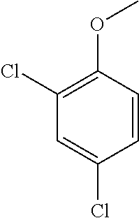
C1(Cl)=C(OC)C=CC(Cl)=C1
